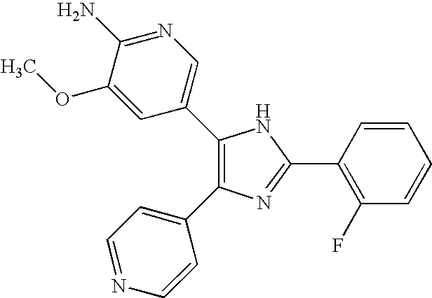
C1(C2=CN=C(N)C(OC)=C2)=C(C2=CC=NC=C2)N=C(C2=C(F)C=CC=C2)N1
